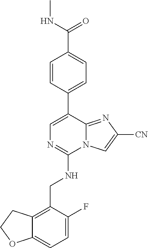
C12=CC=C(F)C(CNC3=NC=C(C4=CC=C(C(NC)=O)C=C4)C4=NC([CN])=CN34)=C1CCO2
